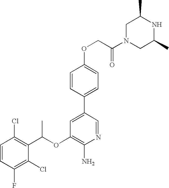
C1=CC(Cl)=C(C(OC2=C(N)N=CC(C3=CC=C(OCC(N4CC(C)NC(C)C4)=O)C=C3)=C2)C)C(Cl)=C1F
